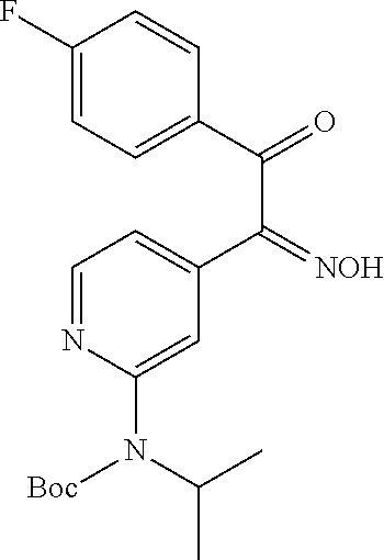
C1=C(C(C(=O)C2=CC=C(F)C=C2)=[NOH])C=C(N(C(C)C)[Boc])N=C1
